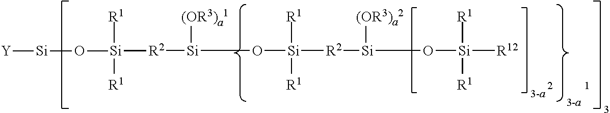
[R2]([Si](O[Si]([R2][Si]([(OR3)a2])O[Si]([R12])([R1])[R1])([R1])[R1])[(OR3)a1])[Si](O[Si][Y])([R1])[R1]
